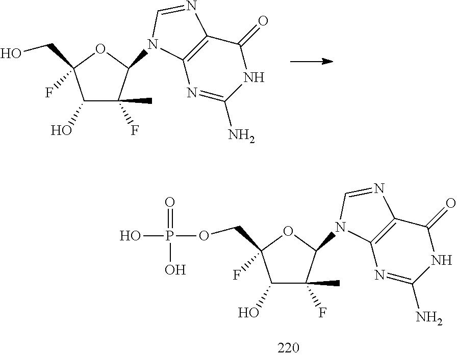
C1(O)C(F)(C)C(N2C3=C(C(=O)NC(N)=N3)N=C2)OC1(COP(O)(=O)O)F.C1(O)C(F)(C)C(N2C3=C(C(=O)NC(N)=N3)N=C2)OC1(CO)F
